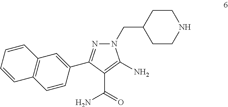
N1(CC2CCNCC2)N=C(C2=CC3=C(C=C2)C=CC=C3)C(C(=O)N)=C1N
